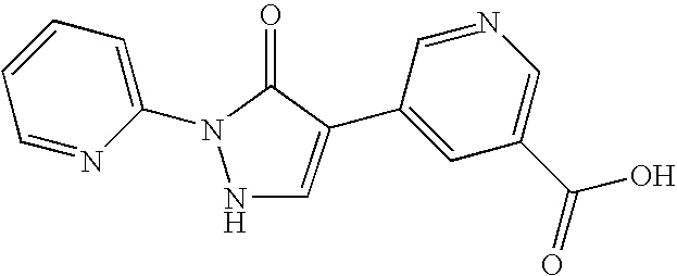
N1C=C(C2=CC(C(=O)O)=CN=C2)C(=O)N1C1=CC=CC=N1
